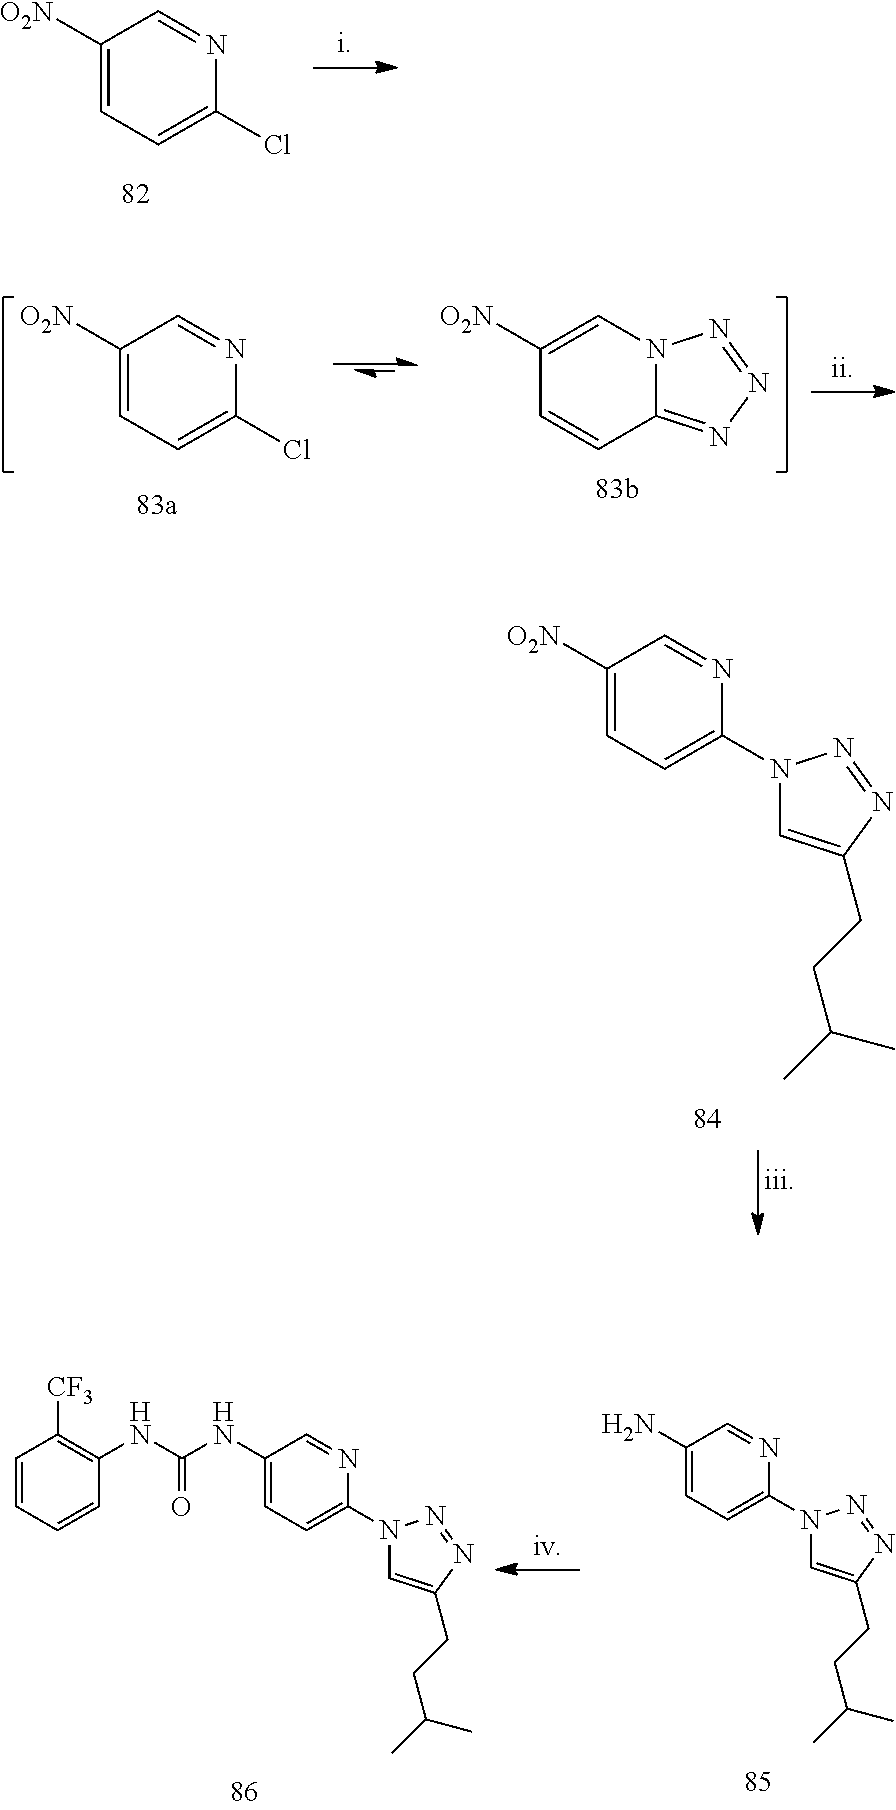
C1([O2N])=CC=C(Cl)N=C1.C1([O2N])=CC=C(Cl)N=C1.C1([O2N])=CN2C(=NN=N2)C=C1.C1([O2N])=CC=C(N2C=C(CCC(C)C)N=N2)N=C1.C1(N)=CC=C(N2C=C(CCC(C)C)N=N2)N=C1.C1=CC=CC(NC(NC2=CC=C(N3C=C(CCC(C)C)N=N3)N=C2)=O)=C1[CF3]
